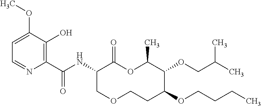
C1(C(NC2C(=O)OC(C)C(OCC(C)C)C(OCCCC)CCOC2)=O)=C(O)C(OC)=CC=N1
